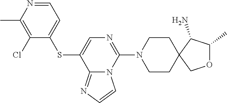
C1=NC(C)=C(Cl)C(SC2=CN=C(N3CCC4(CC3)COC(C)C4N)N3C2=NC=C3)=C1
